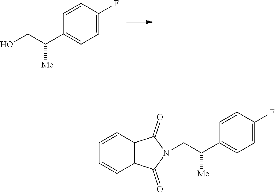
OCC(C1=CC=C(F)C=C1)[Me].C(C(C1=CC=C(F)C=C1)[Me])N1C(=O)C2=C(C=CC=C2)C1=O
